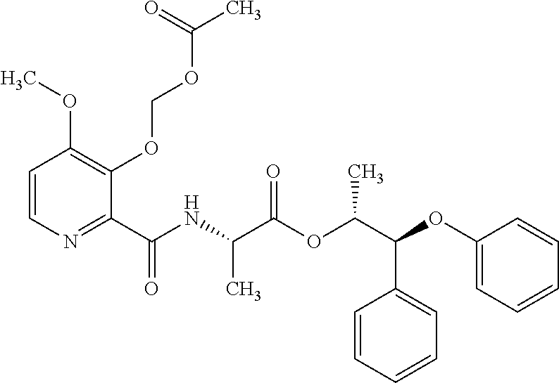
C1(C(NC(C(OC(C(C2=CC=CC=C2)OC2=CC=CC=C2)C)=O)C)=O)=NC=CC(OC)=C1OCOC(C)=O
